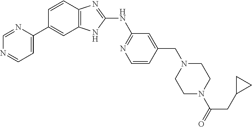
C1=CC2=C(C=C1C1=CC=NC=N1)NC(NC1=NC=CC(CN3CCN(C(=O)CC4CC4)CC3)=C1)=N2
